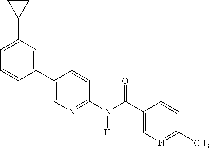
C1(C2=CN=C(N(C(C3=CN=C(C)C=C3)=O)[H])C=C2)=CC(C2CC2)=CC=C1
